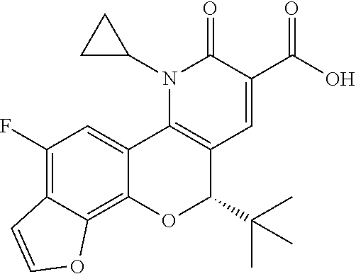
N1(C2CC2)C2=C(C=C(C(O)=O)C1=O)C(C(C)(C)C)OC1=C3C(=C(F)C=C21)C=CO3
